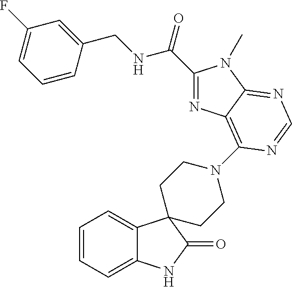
C1=CC=C2C(=C1)C1(C(=O)N2)CCN(C2=C3C(=NC=N2)N(C)C(C(NCC2=CC(F)=CC=C2)=O)=N3)CC1
